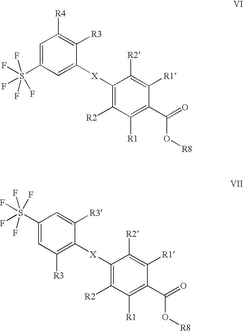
C1=C(S(F)(F)(F)(F)F)C=C([X]C2=C([R2])C([R1])=C(C(O[R8])=O)C([R1])=C2[R2])C([R3])=C1[R4].C1=C(S(F)(F)(F)(F)F)C=C([R3])C([X]C2=C([R2])C([R1])=C(C(O[R8])=O)C([R1])=C2[R2])=C1[R3]
